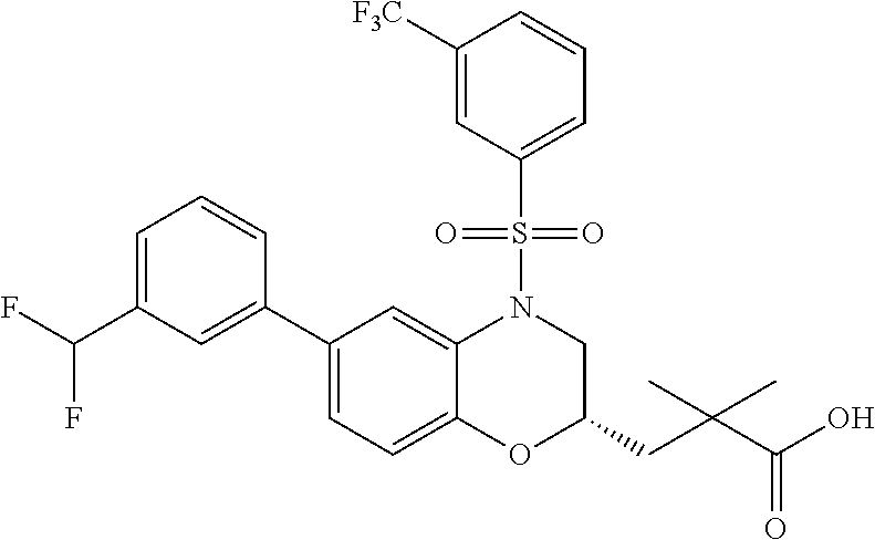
C1(C2=CC(C(F)F)=CC=C2)=CC=C2C(=C1)N(S(C1=CC=CC([F3C])=C1)(=O)=O)CC(CC(C(O)=O)(C)C)O2
